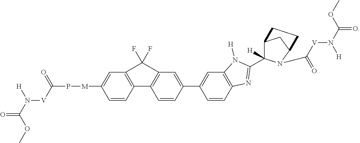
C1=CC(C2=CC3=C(C=C2)N=C(C2([H])C4CC(N2C(=O)[V]N(C(OC)=O)[H])CC4)N3[H])=CC2=C1C1=C(C=C([M]PC(=O)[V]N(C(OC)=O)[H])C=C1)C2(F)F
